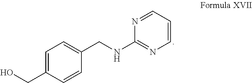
C1=C(CO)C=CC(CNC2=NC=CC=N2)=C1
